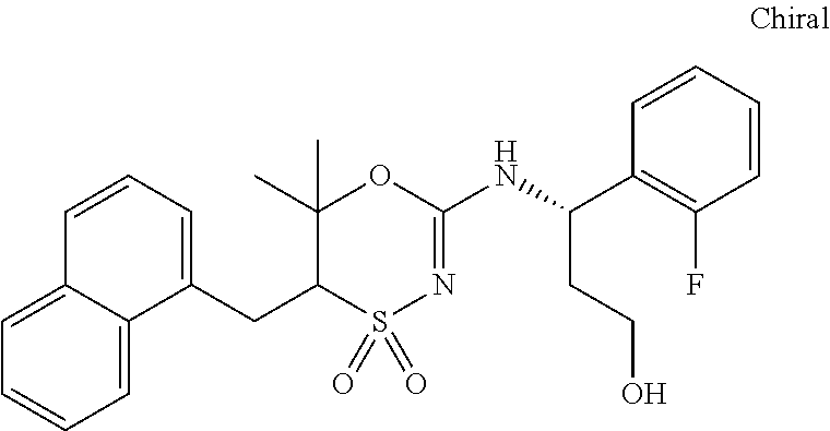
C1(CC2S(=O)(=O)N=C(NC(C3=C(F)C=CC=C3)CCO)OC2(C)C)=CC=CC2=CC=CC=C12
